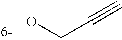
OCC#C
